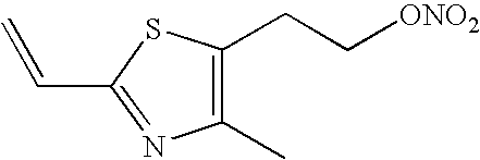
C(C1=NC(C)=C(CC[ONO2])S1)=C
